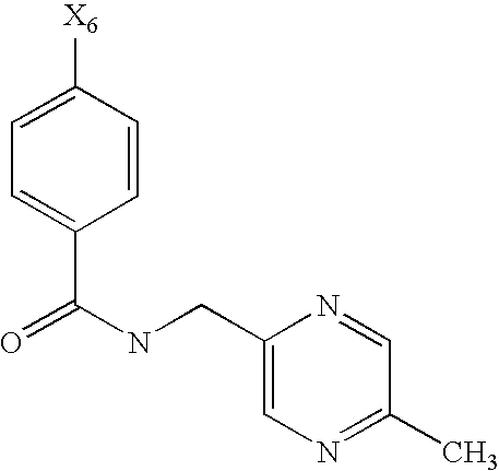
C1=CC([X6])=CC=C1C(NCC1=CN=C(C)C=N1)=O
